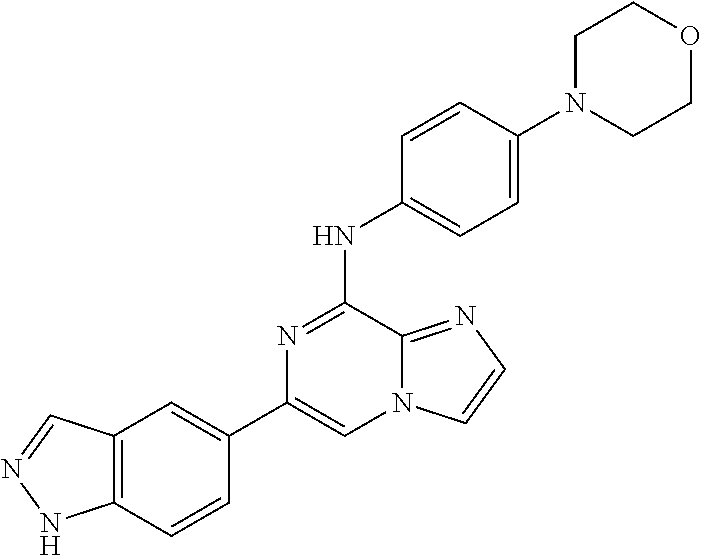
C1(C2=CC3=C(C=C2)NN=C3)=CN2C(=NC=C2)C(NC2=CC=C(N3CCOCC3)C=C2)=N1
